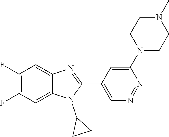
C1(F)=C(F)C=C2C(=C1)N=C(C1=CN=NC(N3CCN(C)CC3)=C1)N2C1CC1
